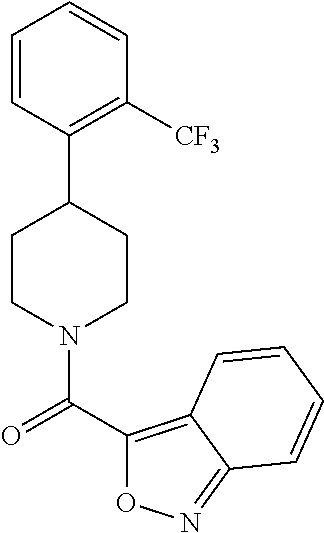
C1=CC(C2CCN(C(C3=C4C(=NO3)C=CC=C4)=O)CC2)=C([CF3])C=C1
